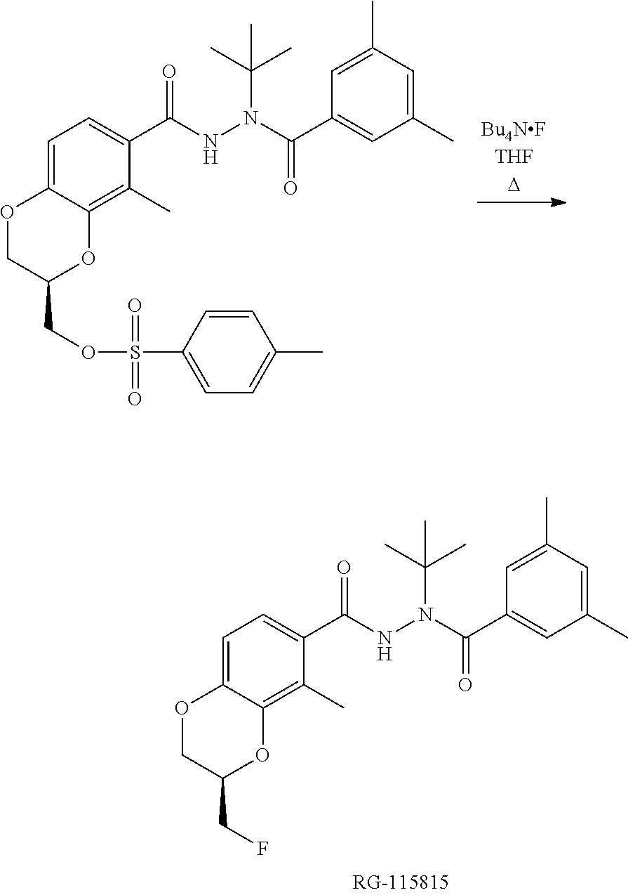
O1CC(COS(=O)(=O)C2=CC=C(C)C=C2)OC2=C(C)C(C(NN(C(C3=CC(C)=CC(C)=C3)=O)C(C)(C)C)=O)=CC=C12.O1CC(CF)OC2=C(C)C(C(NN(C(C3=CC(C)=CC(C)=C3)=O)C(C)(C)C)=O)=CC=C12
